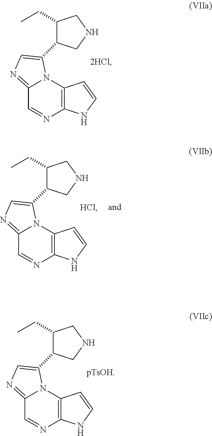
C12=C(N3C(=NC=C3C3C(CC)CNC3)C=N1)C=CN2.C12=C(N3C(=NC=C3C3C(CC)CNC3)C=N1)C=CN2.C12=C(N3C(=NC=C3C3C(CC)CNC3)C=N1)C=CN2
